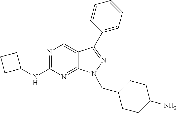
N1=C(NC2CCC2)N=C2C(=C1)C(C1=CC=CC=C1)=NN2CC1CCC(N)CC1
